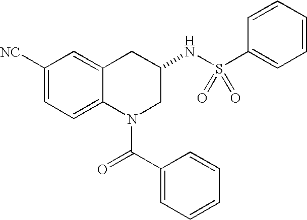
C1([NC])=CC=C2C(=C1)CC(NS(=O)(=O)C1=CC=CC=C1)CN2C(C1=CC=CC=C1)=O
